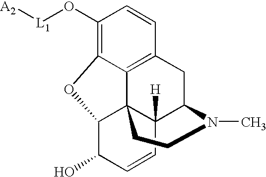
C1(O[L1][A2])=C2C3=C(C=C1)CC1C4([H])C3(C(C(O)C=C4)O2)CCN1C
